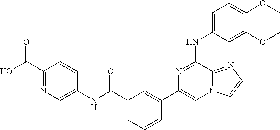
C1=C(NC2=NC(C3=CC(C(=O)NC4=CN=C(C(O)=O)C=C4)=CC=C3)=CN3C2=NC=C3)C=C(OC)C(OC)=C1
